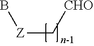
[CHO]C[Z]B
